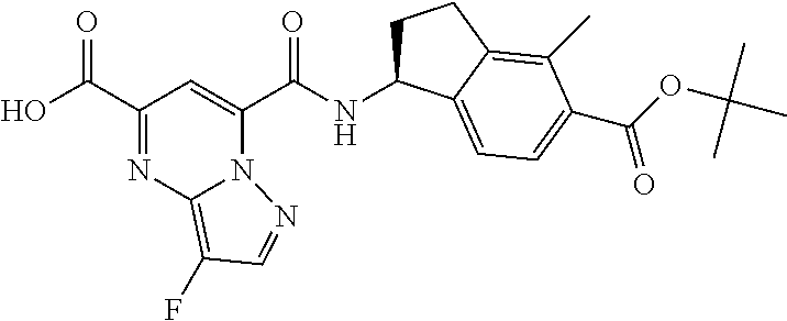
N(C(C1=CC(C(O)=O)=NC2=C(F)C=NN12)=O)C1CCC2=C(C)C(C(OC(C)(C)C)=O)=CC=C12
